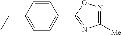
CCC1=CC=C(C2=NC([Me])=NO2)C=C1
